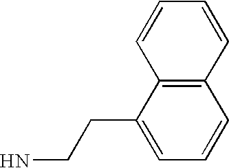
C1(CCN)=CC=CC2=C1C=CC=C2
